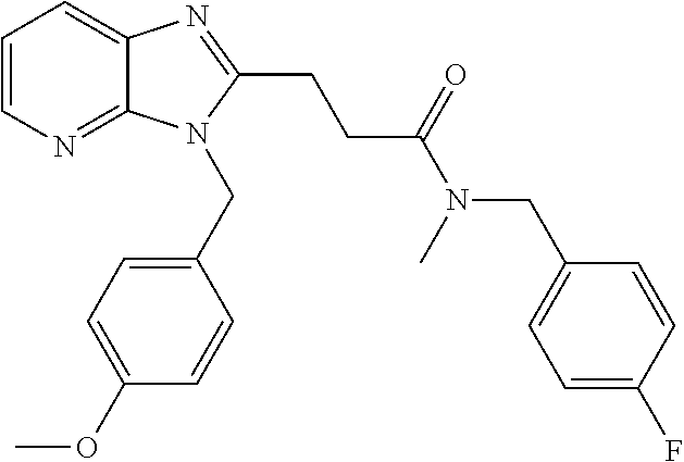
C1=CN=C2C(=C1)N=C(CCC(N(CC1=CC=C(F)C=C1)C)=O)N2CC1=CC=C(OC)C=C1
